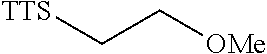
[OMe]CC[TTS]
